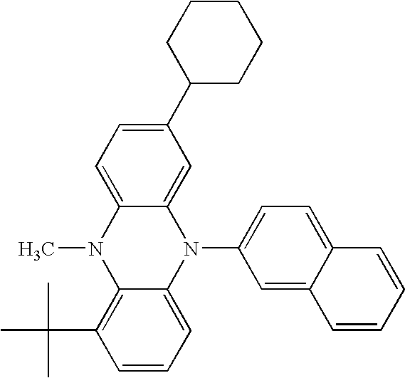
CN1C2=C(C(C)(C)C)C=CC=C2N(C2=CC=C3C(=C2)C=CC=C3)C2=CC(C3CCCCC3)=CC=C12
